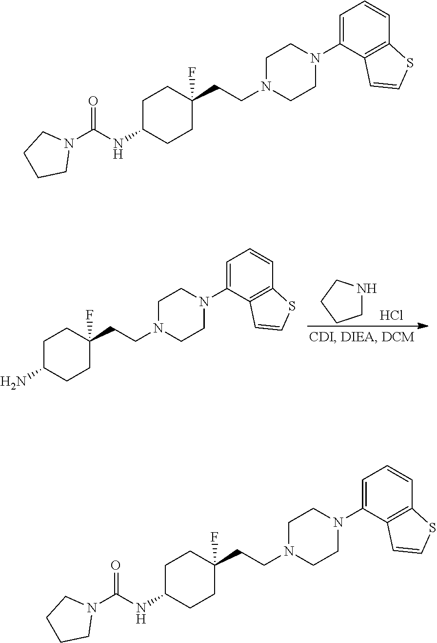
C1NCCC1.Cl.C1C(N)CCC(CCN2CCN(C3=CC=CC4=C3C=CS4)CC2)(F)C1.C1C(NC(=O)N2CCCC2)CCC(CCN2CCN(C3=CC=CC4=C3C=CS4)CC2)(F)C1.C1C(NC(=O)N2CCCC2)CCC(CCN2CCN(C3=CC=CC4=C3C=CS4)CC2)(F)C1
